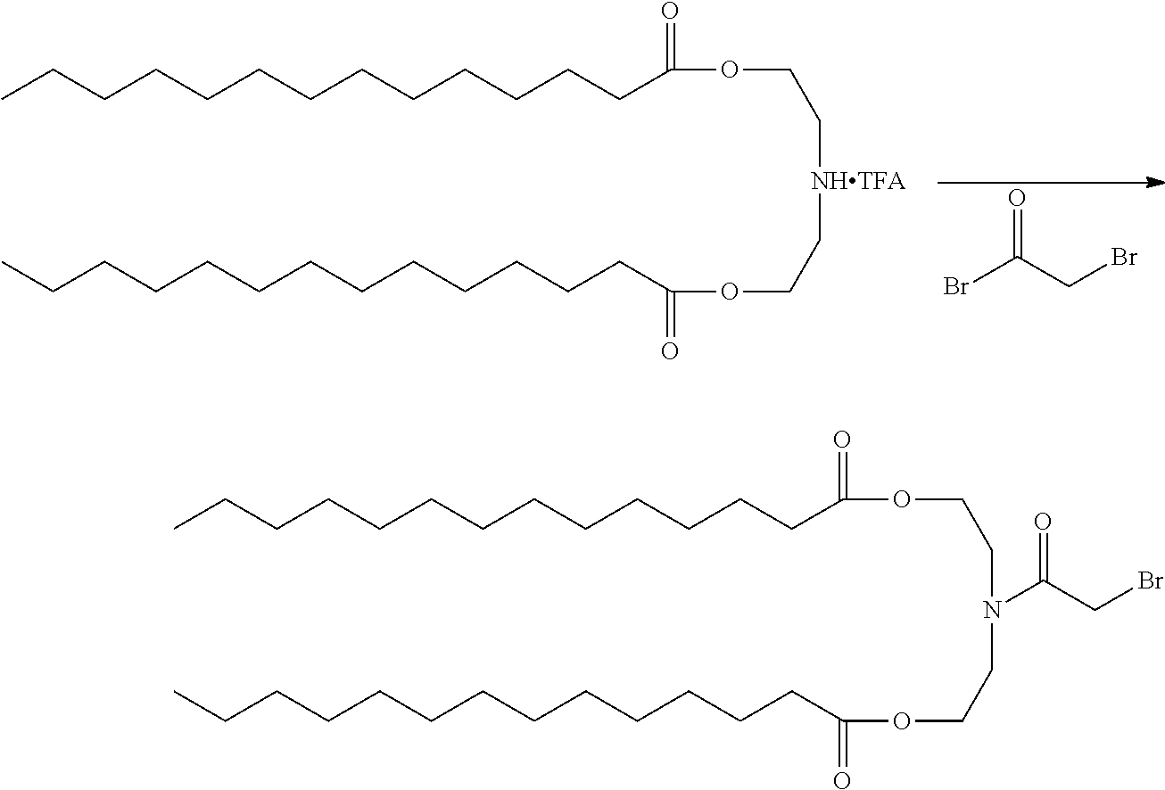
CCCCCCCCCCCCCC(OCC[NHTFA]CCOC(CCCCCCCCCCCCC)=O)=O.BrCC(Br)=O.CCCCCCCCCCCCCC(OCCN(CCOC(CCCCCCCCCCCCC)=O)C(CBr)=O)=O
